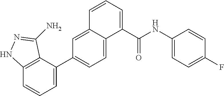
C12=C(C(C3=CC=C4C(=C3)C=CC=C4C(NC3=CC=C(F)C=C3)=O)=CC=C1)C(N)=NN2
